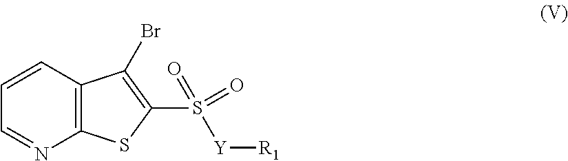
C12=C(C=CC=N1)C(Br)=C(S([Y][R1])(=O)=O)S2
